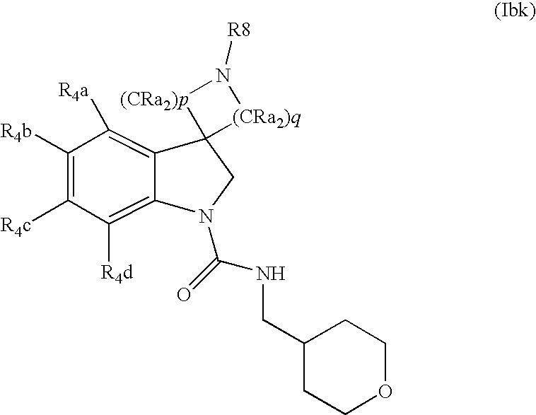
C1([R4b])=C([R4c])C([R4d])=C2C(=C1[R4a])C1(CN2C(=O)NCC2CCOCC2)[(CRa2)q]N([R8])[(CRa2)p]1
